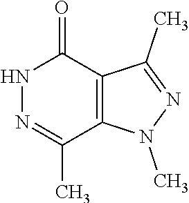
CN1C2=C(C(=O)NN=C2C)C(C)=N1
